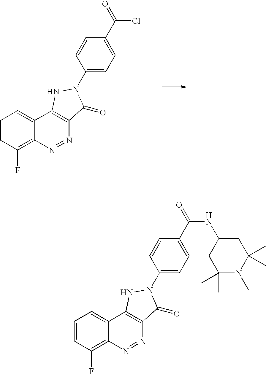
C1=CC(F)=C2C(=C1)C1=C(N=N2)C(=O)N(C2=CC=C(C(=O)Cl)C=C2)N1.C1=CC(F)=C2C(=C1)C1=C(N=N2)C(=O)N(C2=CC=C(C(=O)NC3CC(C)(C)N(C)C(C)(C)C3)C=C2)N1
